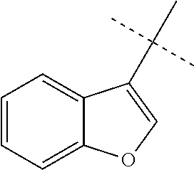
C1=CC=C2C(=C1)C(C(C)(C)C)=CO2
